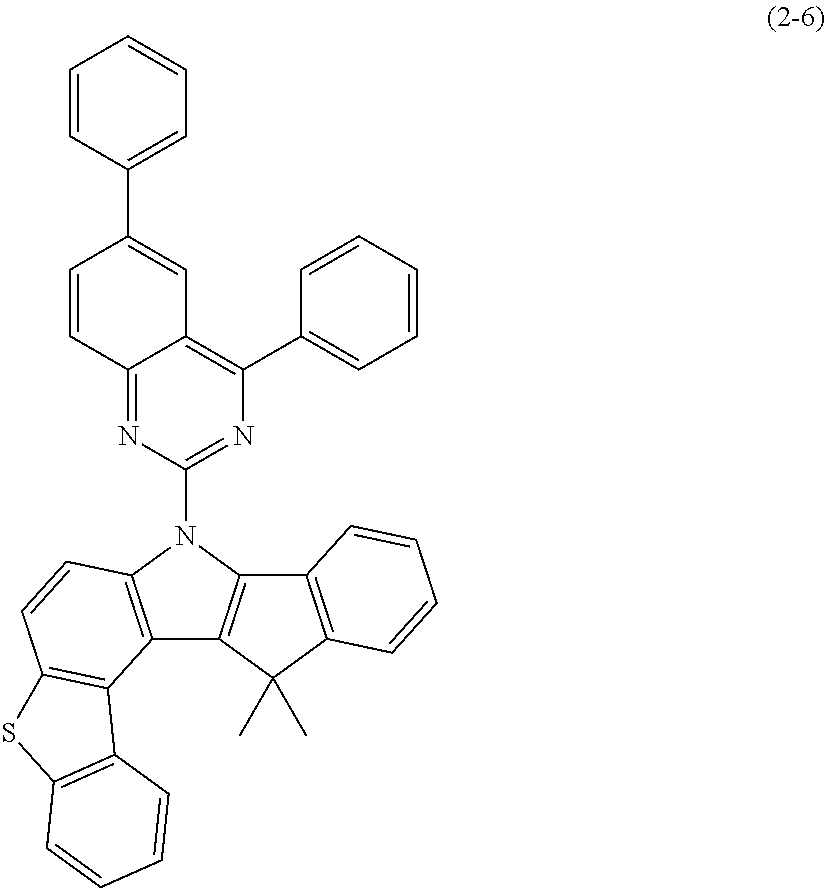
C12=NC(N3C4=C(C5=C3C3=C(C5(C)C)C=CC=C3)C3=C(C=C4)SC4=C3C=CC=C4)=NC(C3=CC=CC=C3)=C1C=C(C1=CC=CC=C1)C=C2
